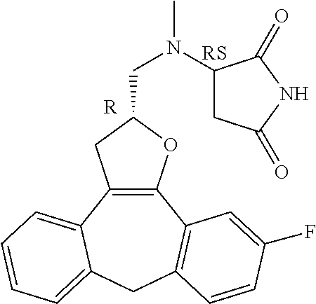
C12=C(C3=CC=CC=C3CC3=C1C=C(F)C=C3)CC(CN(C1CC(=O)NC1=O)C)O2.[R]
